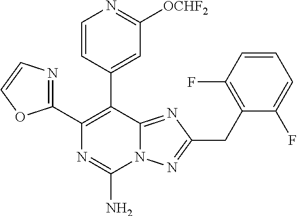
N12C(=NC(CC3=C(F)C=CC=C3F)=N1)C(C1=CC([OCHF2])=NC=C1)=C(C1=NC=CO1)N=C2N
